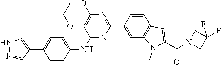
C1=C(C2=NC3=C(C(NC4=CC=C(C5=CNN=C5)C=C4)=N2)OCCO3)C=CC2=C1N(C)C(C(N1CC(F)(F)C1)=O)=C2
